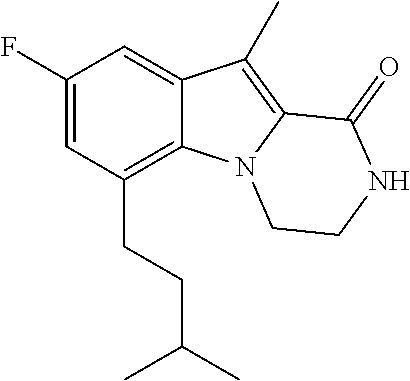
C1(F)=CC(CCC(C)C)=C2C(=C1)C(C)=C1N2CCNC1=O
